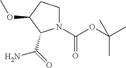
N1(C(=O)OC(C)(C)C)CCC(OC)C1C(N)=O
